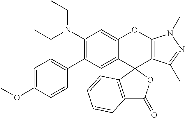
C1(N(CC)CC)=C(C2=CC=C(OC)C=C2)C=C2C(=C1)OC1=C(C(C)=NN1C)C21OC(=O)C2=C1C=CC=C2
